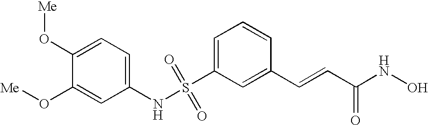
S(C1=CC=CC(C=CC(NO)=O)=C1)(NC1=CC=C(O[Me])C(O[Me])=C1)(=O)=O
